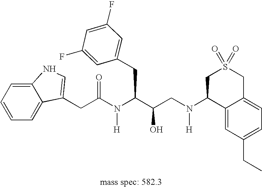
C1=CC=C2C(=C1)NC=C2CC(N(C(C(CN(C1C2=CC(CC)=CC=C2CS(=O)(=O)C1)[H])O)CC1=CC(F)=CC(F)=C1)[H])=O
